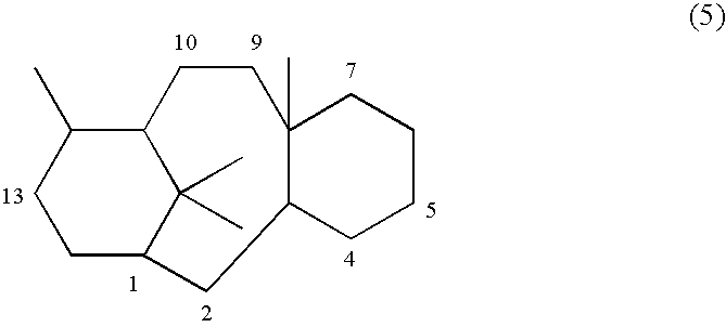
C12C(C)CCC(C1(C)C)CC1CCCCC1(C)CC2
